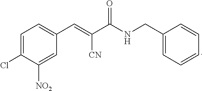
C1=C(Cl)C([NO2])=CC(C=C(C(NCC2=CC=CC=C2)=O)[CN])=C1
